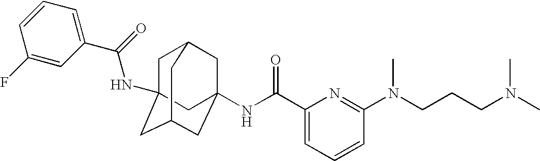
C1C2(NC(C3=CC=CC(F)=C3)=O)CC3CC(NC(C4=CC=CC(N(CCCN(C)C)C)=N4)=O)(CC1C3)C2
